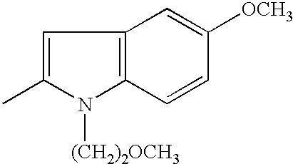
C1=C(C)N([(CH2)2OCH3])C2=C1C=C([OCH3])C=C2
